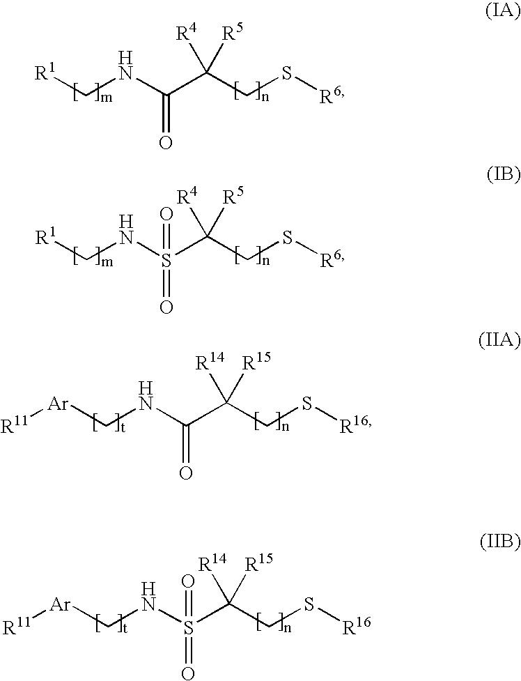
C(NC(C(CS[R6])([R4])[R5])=O)[R1].C(NS(C(CS[R6])([R4])[R5])(=O)=O)[R1].C(NC(C(CS[R16])([R14])[R15])=O)[Ar][R11].C(NS(C(CS[R16])([R14])[R15])(=O)=O)[Ar][R11]
